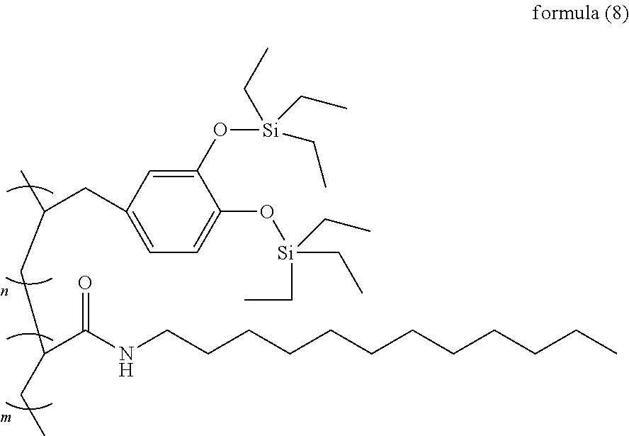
C(C(NCCCCCCCCCCCC)=O)(CC)CC(C)CC1=CC=C(O[Si](CC)(CC)CC)C(O[Si](CC)(CC)CC)=C1
